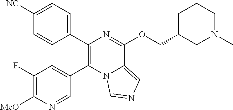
C1=CC(C2=C(C3=CC(F)=C([MeO])N=C3)N3C(=CN=C3)C(OCC3CN(C)CCC3)=N2)=CC=C1[NC]
